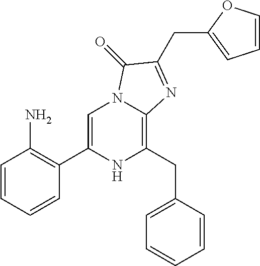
C1=C(C2=C(N)C=CC=C2)NC(CC2=CC=CC=C2)=C2N1C(=O)C(CC1=CC=CO1)=N2
